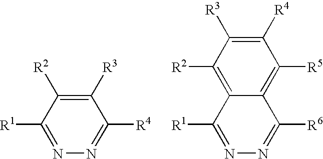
C1([R1])=NN=C([R4])C([R3])=C1[R2].C1([R1])=NN=C([R6])C2=C([R5])C([R4])=C([R3])C([R2])=C12
